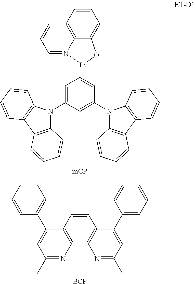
C1=C(N2C3=C(C4=C2C=CC=C4)C=CC=C3)C=C(N2C3=C(C4=C2C=CC=C4)C=CC=C3)C=C1.C1=CC2=C(C3=C1C(C1=CC=CC=C1)=CC(C)=N3)N=C(C)C=C2C1=CC=CC=C1.[BCP].C1=CC2=C3C(=C1)O[Li]N3=CC=C2
